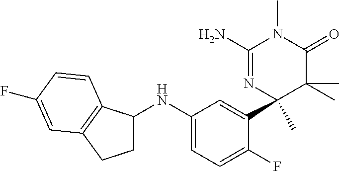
C1(NC2CCC3=C2C=CC(F)=C3)=CC=C(F)C(C2(C)N=C(N)N(C)C(=O)C2(C)C)=C1
